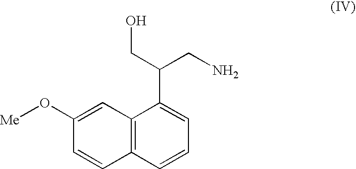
[Me]OC1=CC2=C(C=C1)C=CC=C2C(CO)CN
